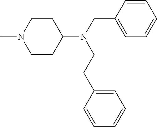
C1CC(N(CC2=CC=CC=C2)CCC2=CC=CC=C2)CCN1C
